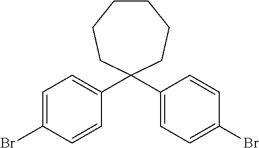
C1=C(Br)C=CC(C2(C3=CC=C(Br)C=C3)CCCCCC2)=C1
